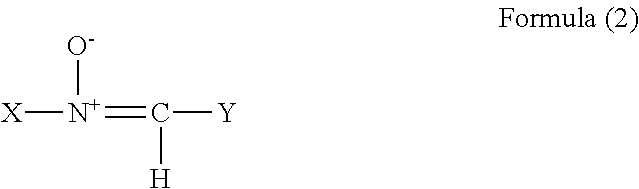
[X][N+](=C([H])[Y])[O-]
